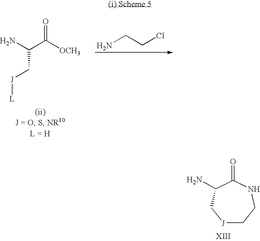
[J]1CCNC(=O)C(N)C1.NC(C([OCH3])=O)C[J][L].NCCCl
